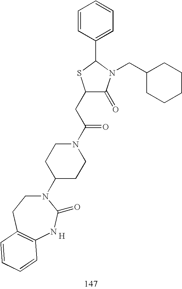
C1(CC(N2CCC(N3CCC4=C(NC3=O)C=CC=C4)CC2)=O)C(=O)N(CC2CCCCC2)C(C2=CC=CC=C2)S1.[H]
